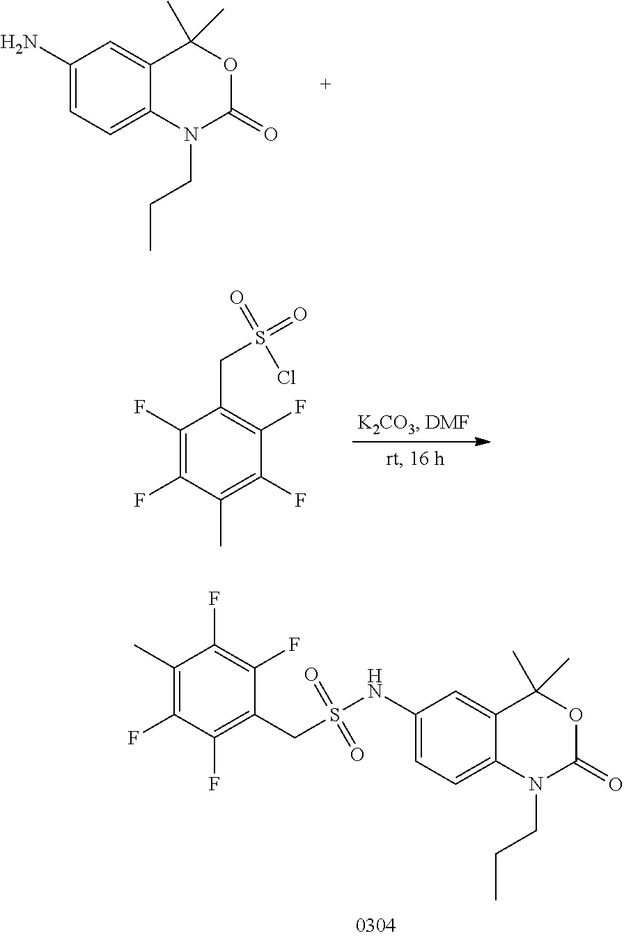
C1(N)=CC=C2C(=C1)C(C)(C)OC(=O)N2CCC.C1(F)=C(F)C(C)=C(F)C(F)=C1CS(=O)(=O)Cl.C1(C)=C(F)C(F)=C(CS(=O)(=O)NC2=CC=C3C(=C2)C(C)(C)OC(=O)N3CCC)C(F)=C1F
